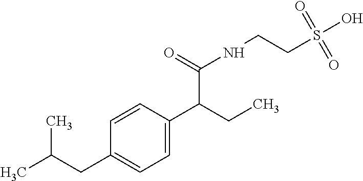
C1=C(C(CC)C(=O)NCCS(O)(=O)=O)C=CC(CC(C)C)=C1
